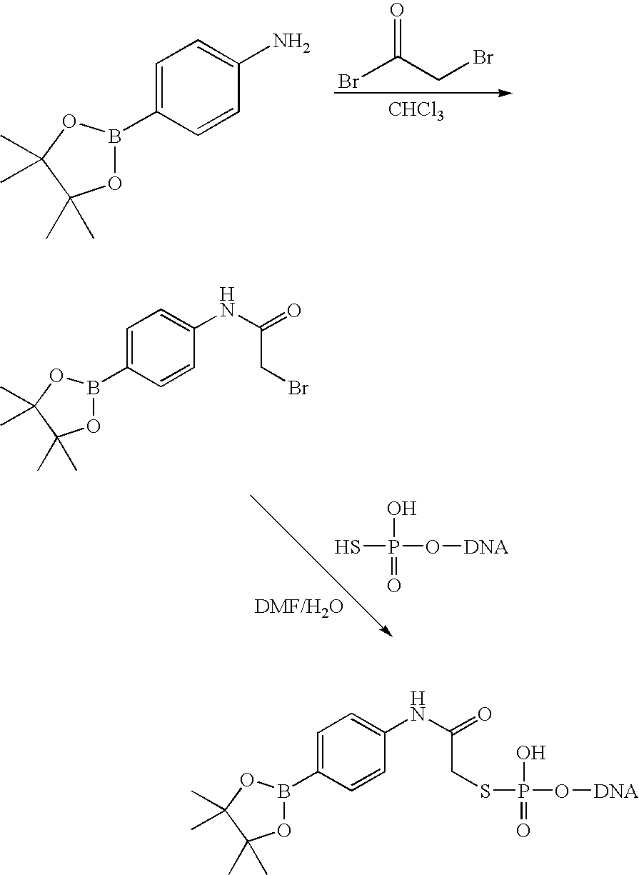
BrC(CBr)=O.[CHCl3].O1B(C2=CC=C(N)C=C2)OC(C)(C)C1(C)C.OP(O[DNA])(S)=O.O1B(C2=CC=C(NC(=O)CBr)C=C2)OC(C)(C)C1(C)C.O1B(C2=CC=C(NC(=O)CSP(O)(O[DNA])=O)C=C2)OC(C)(C)C1(C)C
